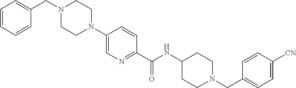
C1=CC=CC(CN2CCN(C3=CN=C(C(NC4CCN(CC5=CC=C([CN])C=C5)CC4)=O)C=C3)CC2)=C1
